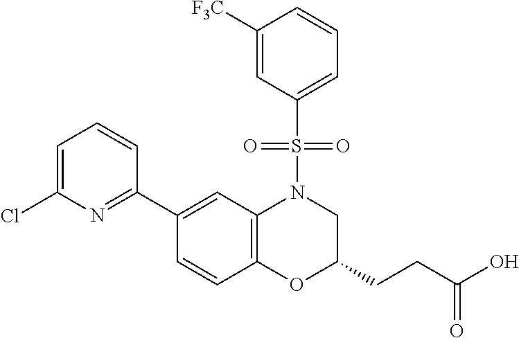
C1(C2=NC(Cl)=CC=C2)=CC2=C(C=C1)OC(CCC(O)=O)CN2S(C1=CC=CC([F3C])=C1)(=O)=O
